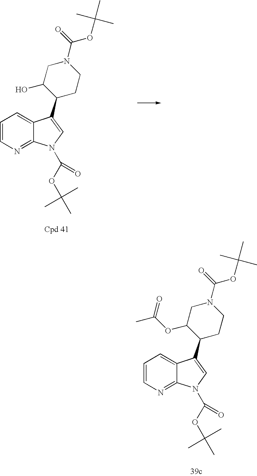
C12=NC=CC=C1C(C1C(O)CN(C(=O)OC(C)(C)C)CC1)=CN2C(OC(C)(C)C)=O.C12=NC=CC=C1C(C1C(OC(C)=O)CN(C(=O)OC(C)(C)C)CC1)=CN2C(OC(C)(C)C)=O
